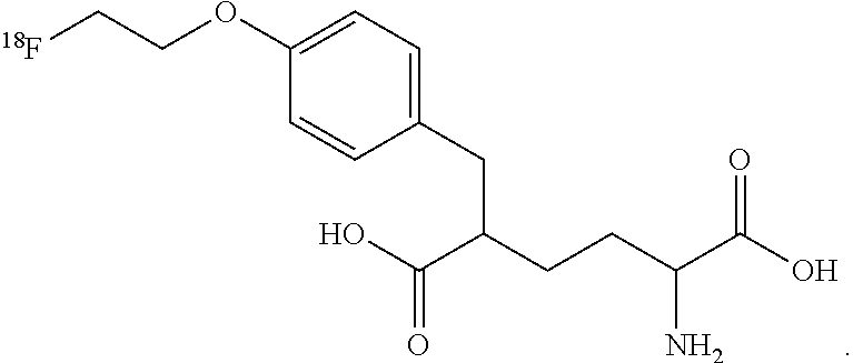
C1(CC(CCC(C(O)=O)N)C(O)=O)=CC=C(OCC[18F])C=C1
